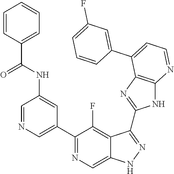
C1=NC=C(C2=NC=C3C(=C2F)C(C2=NC4=C(N2)N=CC=C4C2=CC(F)=CC=C2)=NN3)C=C1NC(=O)C1=CC=CC=C1
